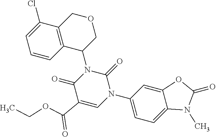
C1(Cl)=CC=CC2=C1COCC2N1C(=O)C(C(=O)OCC)=CN(C2=CC=C3C(=C2)OC(=O)N3C)C1=O
